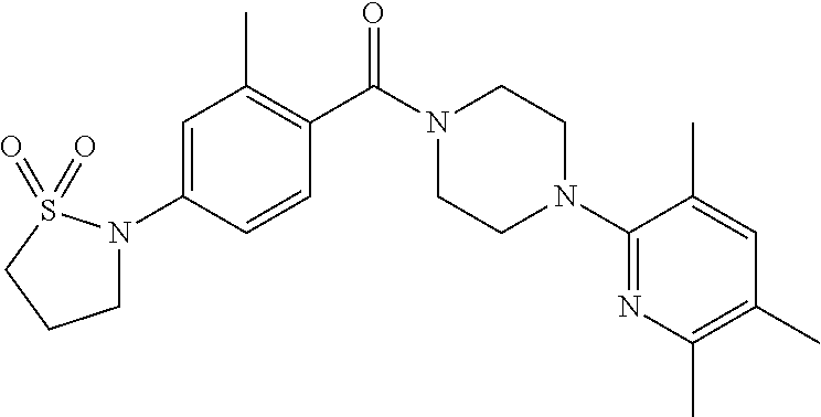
C1(N2CCN(C(C3=C(C)C=C(N4CCCS4(=O)=O)C=C3)=O)CC2)=NC(C)=C(C)C=C1C
